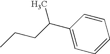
C1(C(CCC)C)=CC=CC=C1
